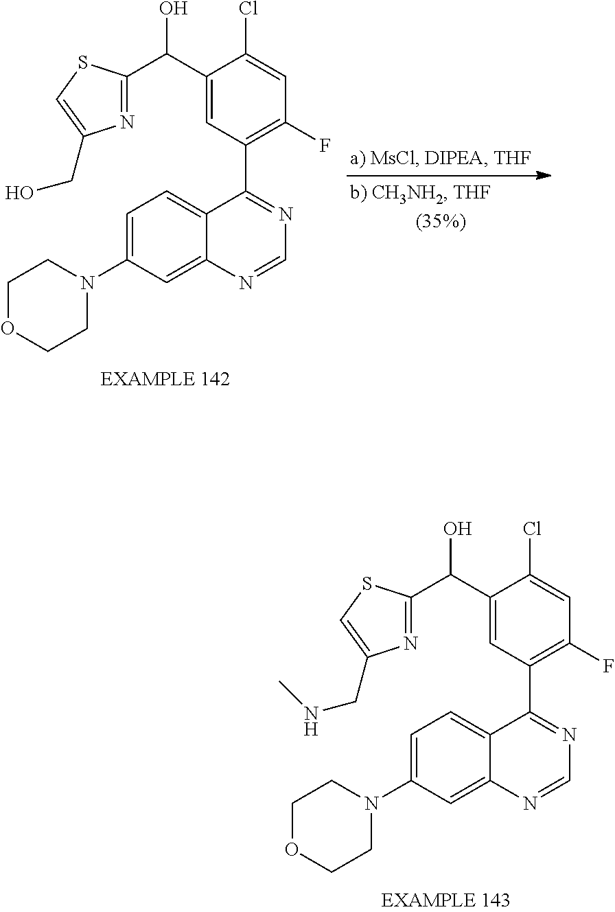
C1(C(C2=CC(C3=NC=NC4=CC(N5CCOCC5)=CC=C43)=C(F)C=C2Cl)O)=NC(CO)=CS1.C1(C(C2=CC(C3=NC=NC4=CC(N5CCOCC5)=CC=C43)=C(F)C=C2Cl)O)=NC(CNC)=CS1
